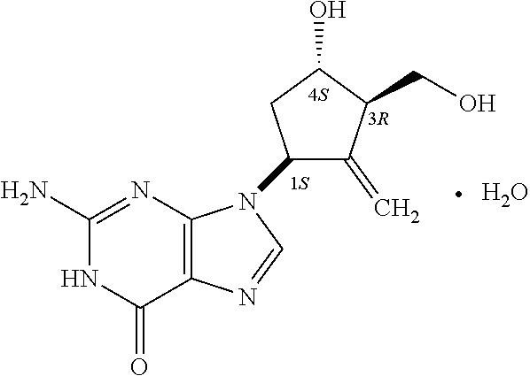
C1(N)=NC2=C(C(=O)N1)N=CN2C1C(=C)C(CO)C(O)C1.O
